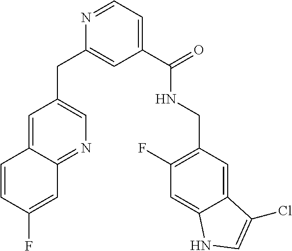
C1=C2C(=NC=C1CC1=CC(C(NCC3=C(F)C=C4C(=C3)C(Cl)=CN4)=O)=CC=N1)C=C(F)C=C2
